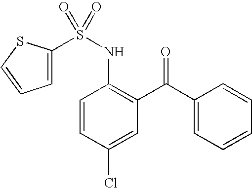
C1(S(NC2=C(C(C3=CC=CC=C3)=O)C=C(Cl)C=C2)(=O)=O)=CC=CS1
